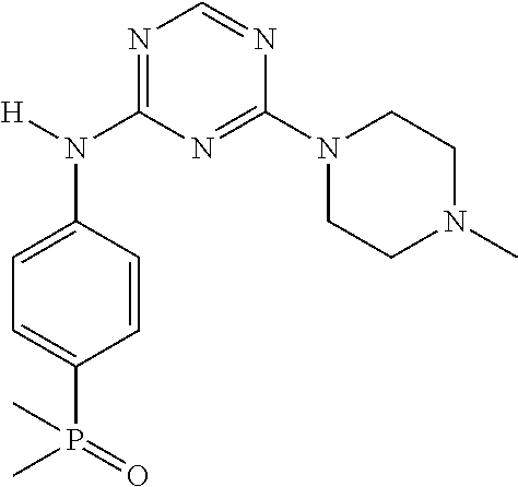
N1=C(N(C2=CC=C(P(=O)(C)C)C=C2)[H])N=C(N2CCN(C)CC2)N=C1
